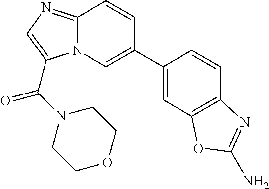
C1=C(C2=CN3C(=NC=C3C(N3CCOCC3)=O)C=C2)C=CC2=C1OC(N)=N2
